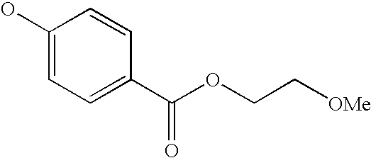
C1(O)=CC=C(C(OCC[OMe])=O)C=C1
